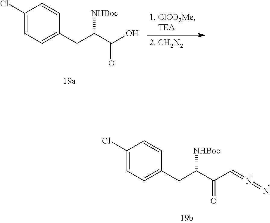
C1(CC(C(O)=O)[NHBoc])=CC=C(Cl)C=C1.C1(CC(C(C=N=N)=O)[NHBoc])=CC=C(Cl)C=C1
